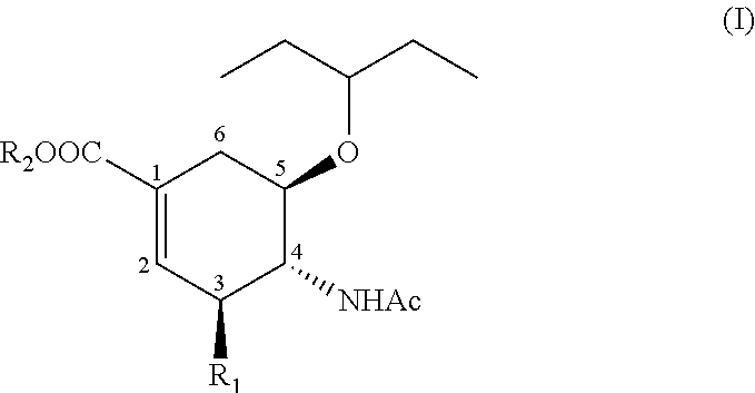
C1([R2OOC])=CC([R1])C([NHAc])C(OC(CC)CC)C1
